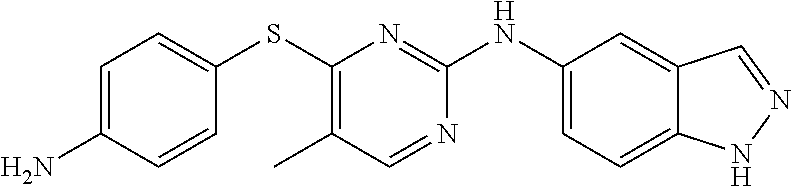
C1=C(N)C=CC(SC2=C(C)C=NC(NC3=CC=C4C(=C3)C=NN4)=N2)=C1
